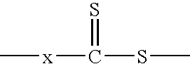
C[x]C(SC)=S
